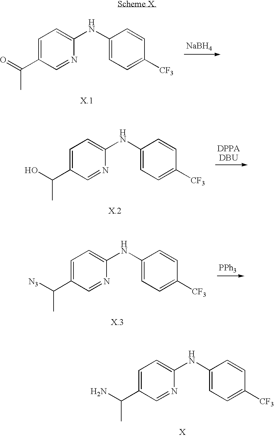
C1=C(C(N)C)C=NC(NC2=CC=C([CF3])C=C2)=C1.[NaBH4].C1=C(C(=O)C)C=NC(NC2=CC=C([CF3])C=C2)=C1.C1=C(C(O)C)C=NC(NC2=CC=C([CF3])C=C2)=C1.C1=C(C([N3])C)C=NC(NC2=CC=C([CF3])C=C2)=C1.[PPh3]
